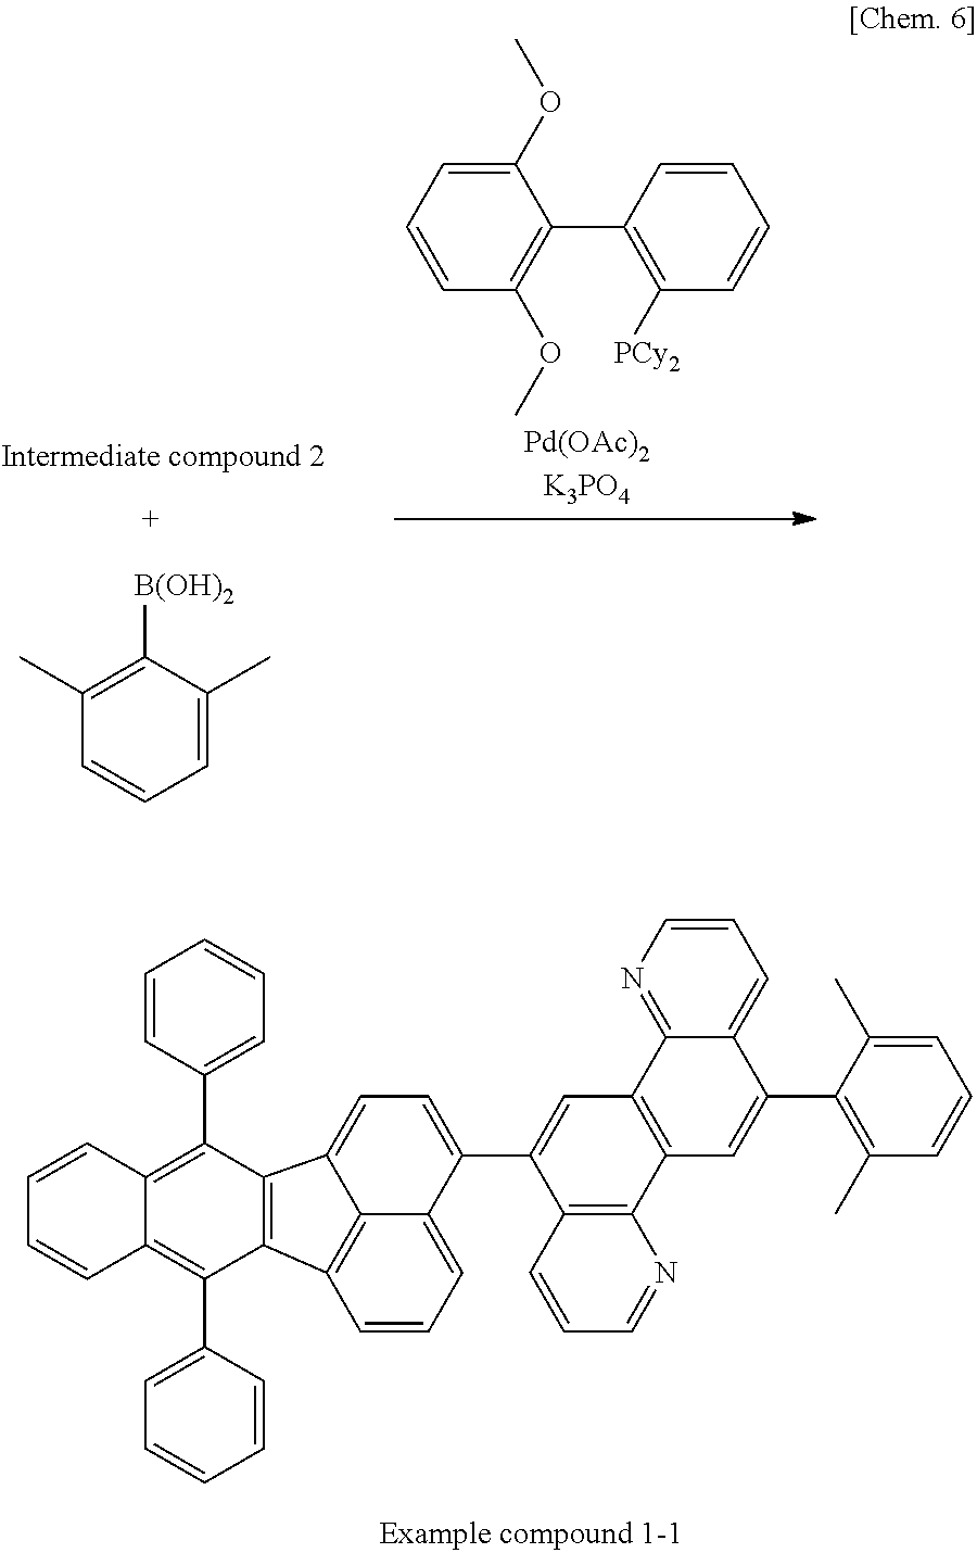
C1([B(OH)2])=C(C)C=CC=C1C.C1(OC)=CC=CC(OC)=C1C1=C([PCy2])C=CC=C1.C1=CC=C2C3=C1C1=C(C3=CC=C2C2=CC3=C(C4=C2C=CC=N4)C=C(C2=C(C)C=CC=C2C)C2=CC=CN=C32)C(C2=CC=CC=C2)=C2C(=C1C1=CC=CC=C1)C=CC=C2
